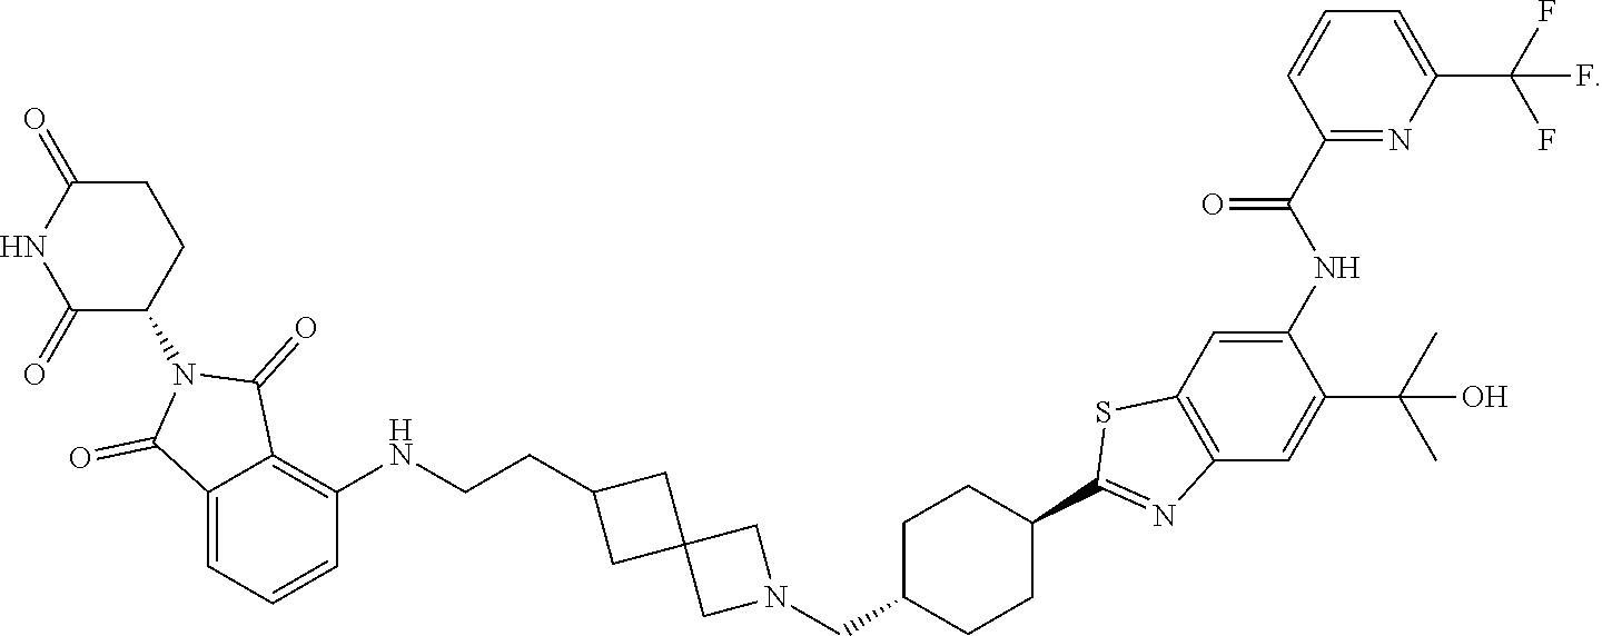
C1C(=O)NC(=O)C(N2C(=O)C3=CC=CC(NCCC4CC5(C4)CN(CC4CCC(C6=NC7=C(S6)C=C(NC(C6=NC(C(F)(F)F)=CC=C6)=O)C(C(C)(C)O)=C7)CC4)C5)=C3C2=O)C1
